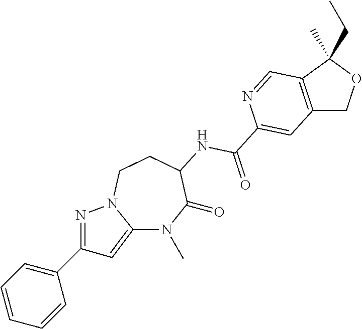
C12=CC(C3=CC=CC=C3)=NN1CCC(NC(C1=CC3=C(C(C)(CC)OC3)C=N1)=O)C(=O)N2C
